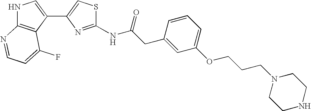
N1C2=C(C(C3=CSC(NC(CC4=CC(OCCCN5CCNCC5)=CC=C4)=O)=N3)=C1)C(F)=CC=N2
